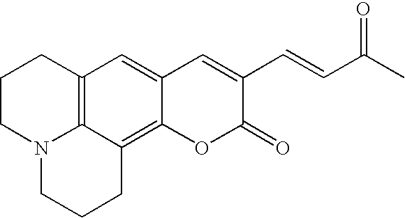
C12=CC3=C4C(=C1OC(=O)C(C=CC(C)=O)=C2)CCCN4CCC3
